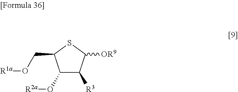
C1(O[R2a])C([R3])C([OR9])SC1CO[R1a]
